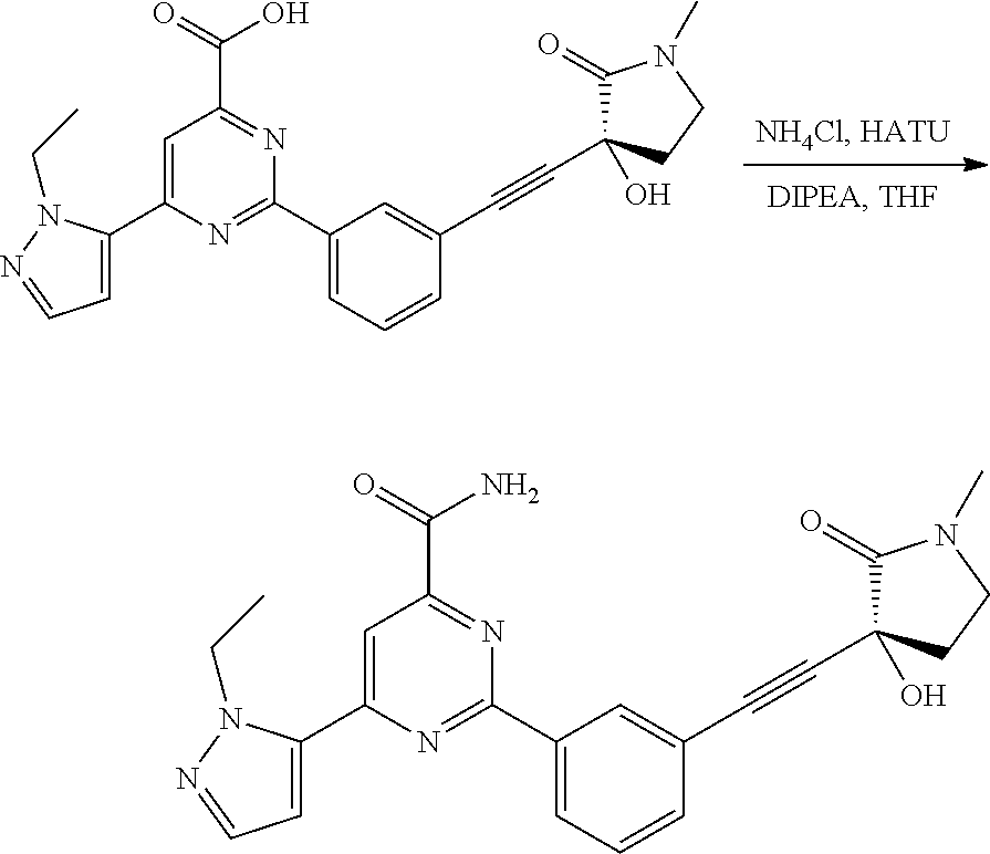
C1(C2=CC=NN2CC)=CC(C(=O)N)=NC(C2=CC=CC(C#CC3(O)C(=O)N(C)CC3)=C2)=N1.C1(C2=CC=NN2CC)=CC(C(=O)O)=NC(C2=CC=CC(C#CC3(O)C(=O)N(C)CC3)=C2)=N1
